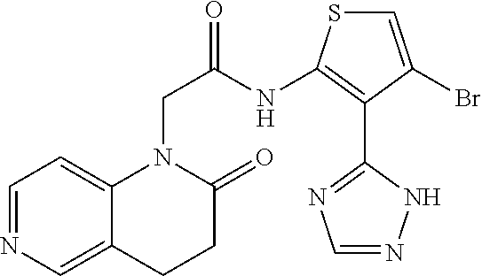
C12=CN=CC=C1N(CC(NC1=C(C3=NC=NN3)C(Br)=CS1)=O)C(=O)CC2
